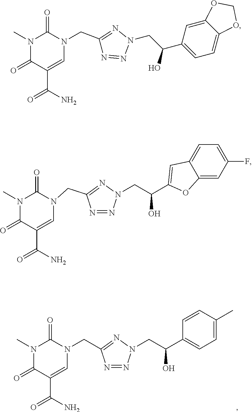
N1(C)C(=O)C(C(=O)N)=CN(CC2=NN(CC(C3=CC=C4C(=C3)OCO4)O)N=N2)C1=O.N1(C)C(=O)C(C(=O)N)=CN(CC2=NN(CC(C3=CC4=CC=C(F)C=C4O3)O)N=N2)C1=O.N1(C)C(=O)C(C(=O)N)=CN(CC2=NN(CC(C3=CC=C(C)C=C3)O)N=N2)C1=O
